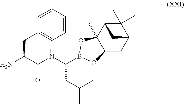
C(C(NC(B1OC2(C)C(CC3C(C)(C)C2C3)O1)CC(C)C)=O)(CC1=CC=CC=C1)N
